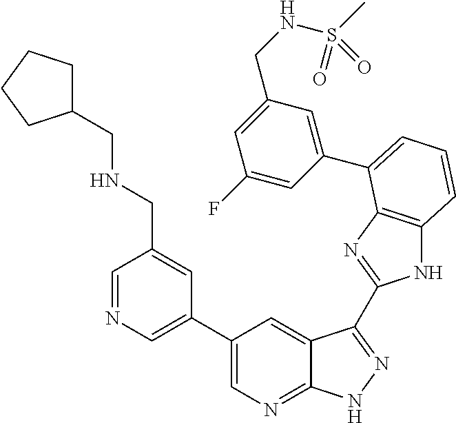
C1(C2=CN=C3C(=C2)C(C2=NC4=C(N2)C=CC=C4C2=CC(CNS(=O)(C)=O)=CC(F)=C2)=NN3)=CN=CC(CNCC2CCCC2)=C1
